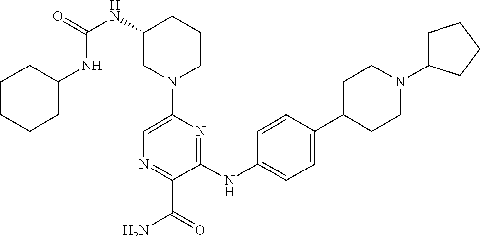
N(C1CN(C2=CN=C(C(=O)N)C(NC3=CC=C(C4CCN(C5CCCC5)CC4)C=C3)=N2)CCC1)C(NC1CCCCC1)=O
